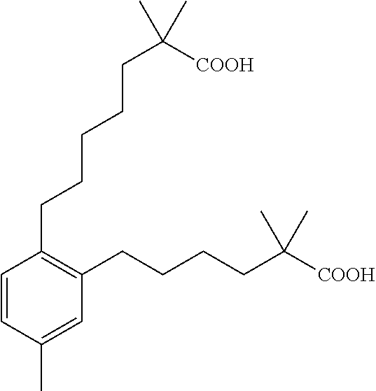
C1=CC(CCCCCC(C)(C)[COOH])=C(CCCCC(C)(C)[COOH])C=C1C
